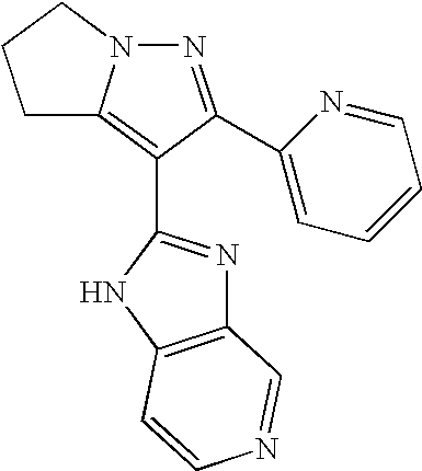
N1=C(C2=CC=CC=N2)C(C2=NC3=C(N2)C=CN=C3)=C2N1CCC2
